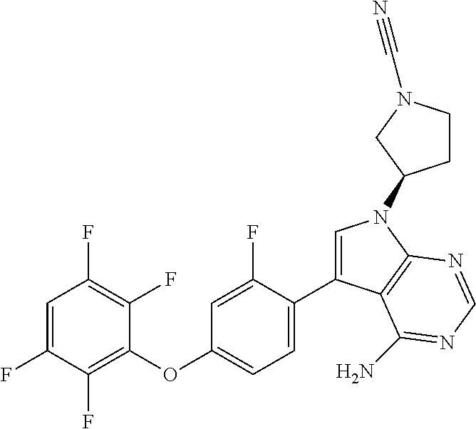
C1=C(F)C(F)=C(OC2=CC=C(C3=CN(C4CCN(C#N)C4)C4=C3C(N)=NC=N4)C(F)=C2)C(F)=C1F
